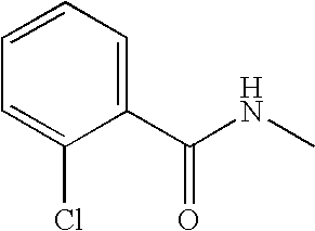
C1=CC=C(Cl)C(C(NC)=O)=C1
